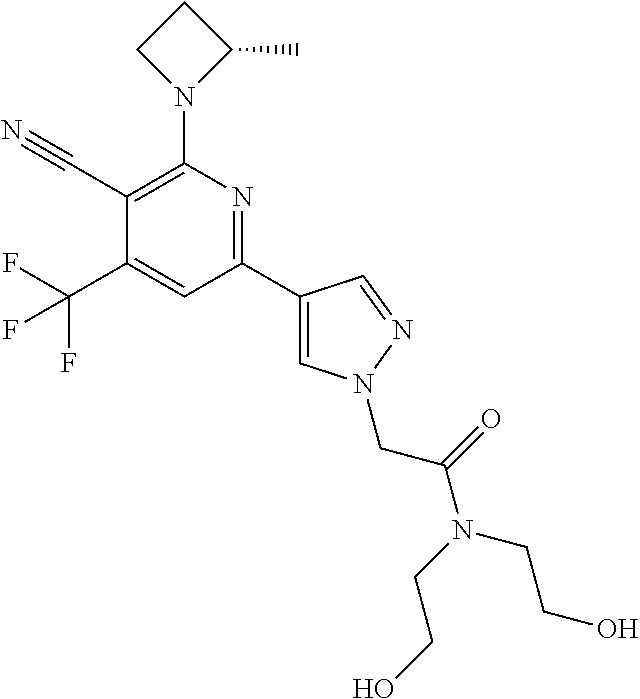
C1(C2=CN(CC(=O)N(CCO)CCO)N=C2)=NC(N2C(C)CC2)=C(C#N)C(C(F)(F)F)=C1
